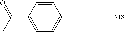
C1=CC(C(C)=O)=CC=C1C#C[TMS]
